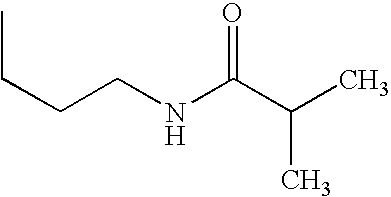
CC(C(=O)NCCCC)C
